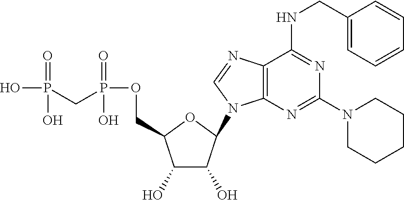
C1(O)C(O)C(N2C3=C(N=C2)C(NCC2=CC=CC=C2)=NC(N2CCCCC2)=N3)OC1COP(CP(O)(=O)O)(=O)O
